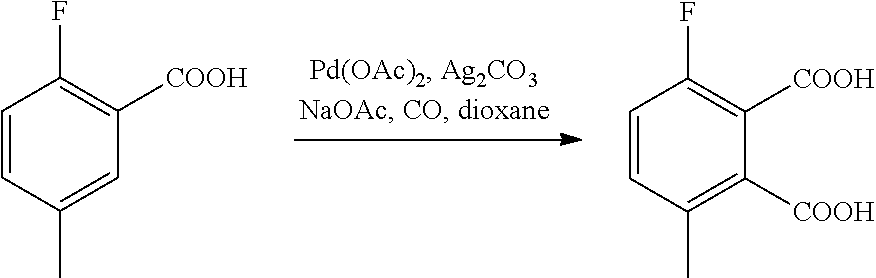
C1=CC(C)=CC([COOH])=C1F.C1=CC(C)=C([COOH])C([COOH])=C1F
